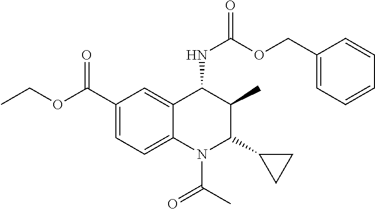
C1(C(OCC)=O)=CC=C2C(=C1)C(NC(=O)OCC1=CC=CC=C1)C(C)C(C1CC1)N2C(C)=O
